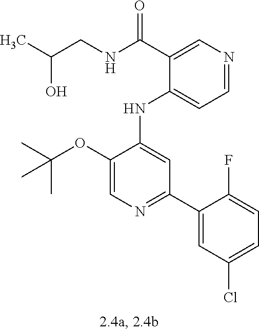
C1(NC2=CC(C3=CC(Cl)=CC=C3F)=NC=C2OC(C)(C)C)=CC=NC=C1C(NCC(C)O)=O
